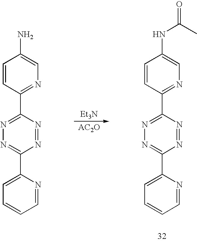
N1=C(C2=NC=C(NC(C)=O)C=C2)N=NC(C2=CC=CC=N2)=N1.N1=C(C2=NC=C(N)C=C2)N=NC(C2=CC=CC=N2)=N1.[Et3N]
